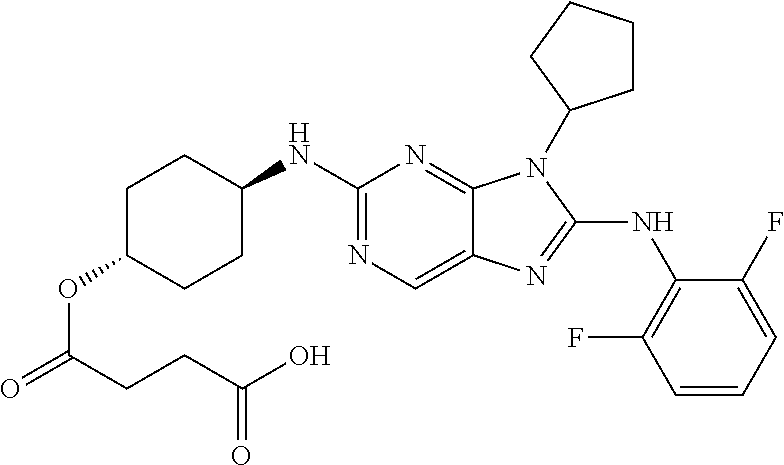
N1=C(NC2CCC(OC(=O)CCC(O)=O)CC2)N=C2C(=C1)N=C(NC1=C(F)C=CC=C1F)N2C1CCCC1
